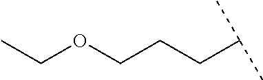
C(CCOCC)C(C)C
